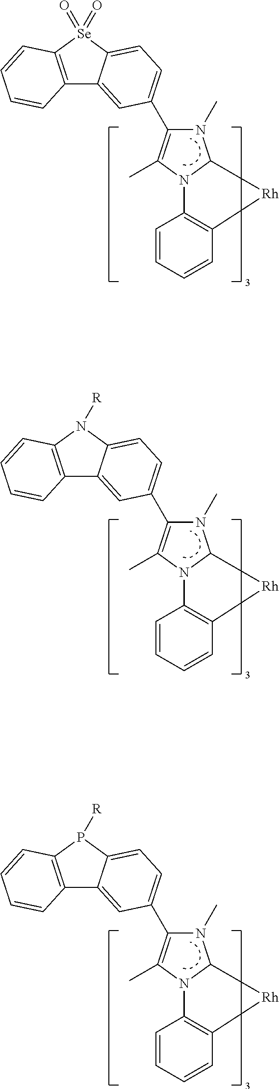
C12=C([Se](=O)(=O)C3=CC=C(C4=C(C)N5C(N4C)C[Rh]C4=C5C=CC=C4)C=C13)C=CC=C2.C12=C(N([R])C3=CC=C(C4=C(C)N5C(N4C)C[Rh]C4=C5C=CC=C4)C=C13)C=CC=C2.C12=C(P([R])C3=CC=C(C4=C(C)N5C(N4C)C[Rh]C4=C5C=CC=C4)C=C13)C=CC=C2
